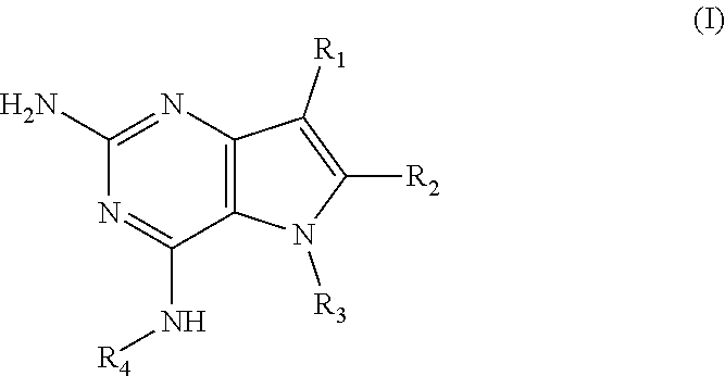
C12=C(N=C(N)N=C1N[R4])C([R1])=C([R2])N2[R3]
